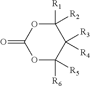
O1C([R6])([R5])C([R3])([R4])C([R1])([R2])OC1=O
